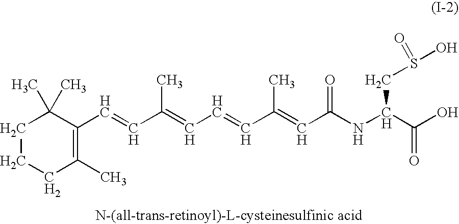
C1CCC(C)=C(C=CC(=CC=CC(=CC(NC(C(O)=O)CS(O)=O)=O)C)C)C1(C)C
